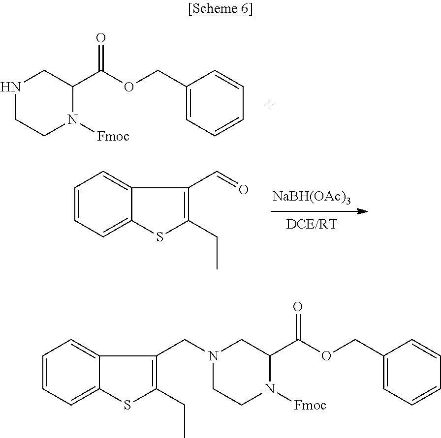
N1CCN([Fmoc])C(C(OCC2=CC=CC=C2)=O)C1.[NaBH(OAc)3].C1=CC=C2C(=C1)C(C=O)=C(CC)S2.C1=CC=C2C(=C1)C(CN1CCN([Fmoc])C(C(OCC3=CC=CC=C3)=O)C1)=C(CC)S2
